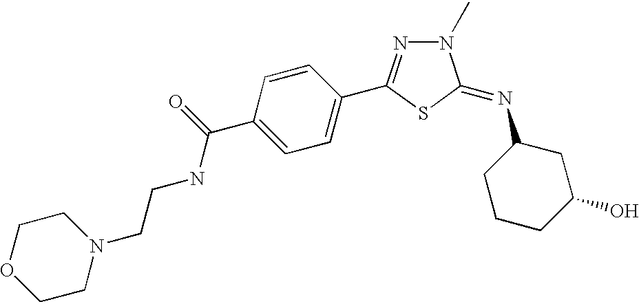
C1=C(C(NCCN2CCOCC2)=O)C=CC(C2=NN(C)C(=NC3CCCC(O)C3)S2)=C1
